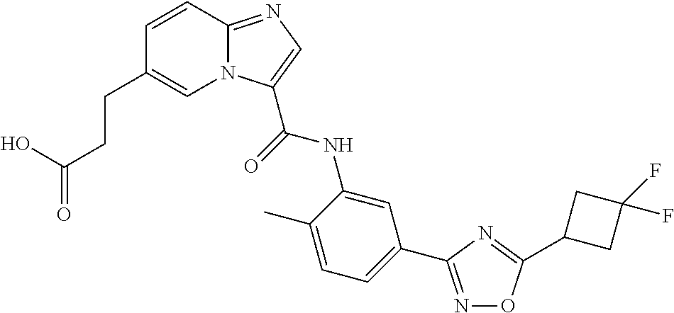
C1=C(C)C(NC(=O)C2=CN=C3N2C=C(CCC(=O)O)C=C3)=CC(C2=NOC(C3CC(F)(F)C3)=N2)=C1
